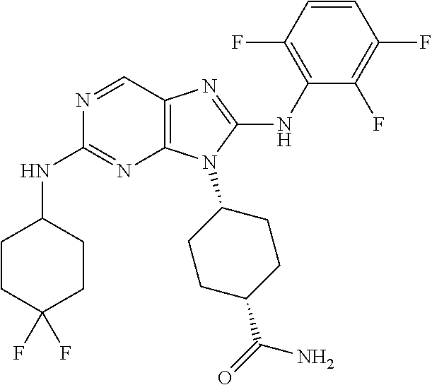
N1=CC2=C(N=C1NC1CCC(F)(F)CC1)N(C1CCC(C(=O)N)CC1)C(NC1=C(F)C=CC(F)=C1F)=N2
